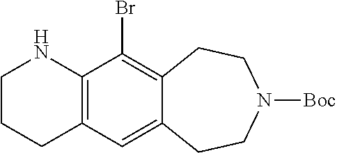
C12=C(C(Br)=C3C(=C1)CCN([Boc])CC3)NCCC2
